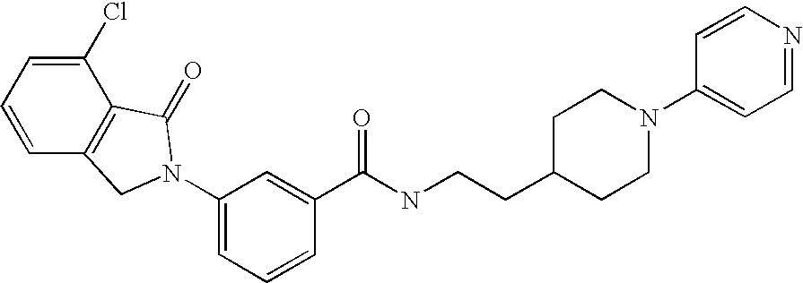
C1=CC=C(Cl)C2=C1CN(C1=CC=CC(C(NCCC3CCN(C4=CC=NC=C4)CC3)=O)=C1)C2=O
